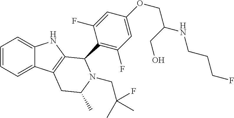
C1=CC=C2C(=C1)NC1=C2CC(C)N(CC(C)(F)C)C1C1=C(F)C=C(OCC(NCCCF)CO)C=C1F
